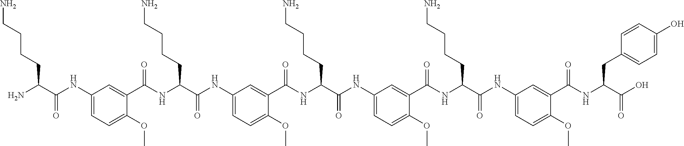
C1(NC(C(N)CCCCN)=O)=CC=C(OC)C(C(NC(C(NC2=CC=C(OC)C(C(NC(C(NC3=CC=C(OC)C(C(NC(C(NC4=CC=C(OC)C(C(NC(C(O)=O)CC5=CC=C(O)C=C5)=O)=C4)=O)CCCCN)=O)=C3)=O)CCCCN)=O)=C2)=O)CCCCN)=O)=C1
